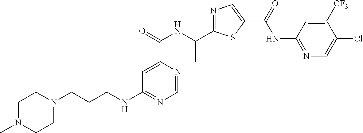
C1=NC(C(=O)NC(C2=NC=C(C(=O)NC3=NC=C(Cl)C([CF3])=C3)S2)C)=CC(NCCCN2CCN(C)CC2)=N1
